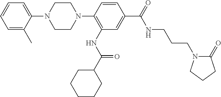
C1=CC(N2CCN(C3=CC=CC=C3C)CC2)=C(NC(=O)C2CCCCC2)C=C1C(=O)NCCCN1C(=O)CCC1
